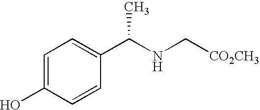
C1=C(O)C=CC(C(NC[CO2CH3])C)=C1
